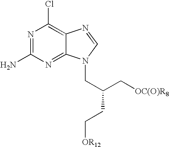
N1=C(N)N=C2C(=C1Cl)N=CN2CC(CC[OR12])C[OC(O)R8]
